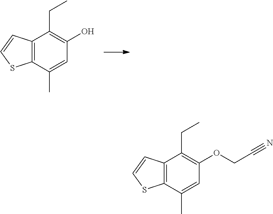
C12=C(C(C)=CC(O)=C1CC)SC=C2.C12=C(C(C)=CC(OCC#N)=C1CC)SC=C2
